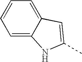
C1=C2C(=CC=C1)C=C(C)N2
